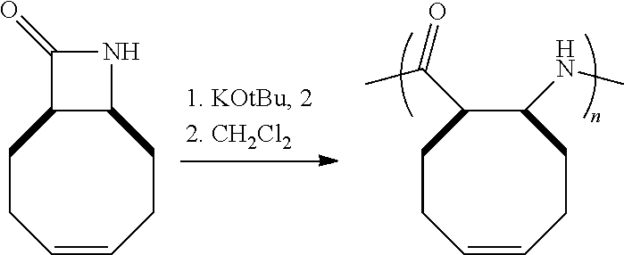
C1(NC)C(C(C)=O)CCC=CCC1.C12C(C(=O)N1)CCC=CCC2
